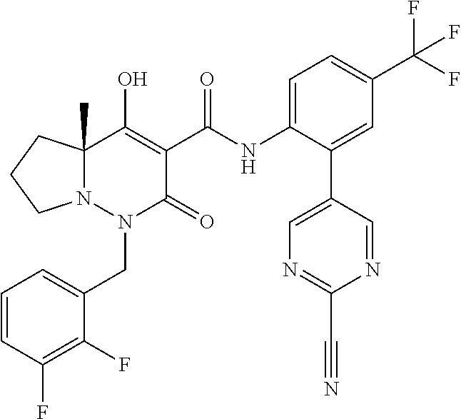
C1=CC(F)=C(F)C(CN2C(=O)C(C(=O)NC3=CC=C(C(F)(F)F)C=C3C3=CN=C(C#N)N=C3)=C(O)C3(C)N2CCC3)=C1
